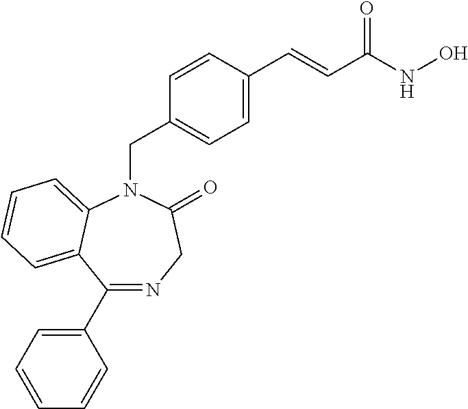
C1(C=CC(NO)=O)=CC=C(CN2C3=CC=CC=C3C(C3=CC=CC=C3)=NCC2=O)C=C1
